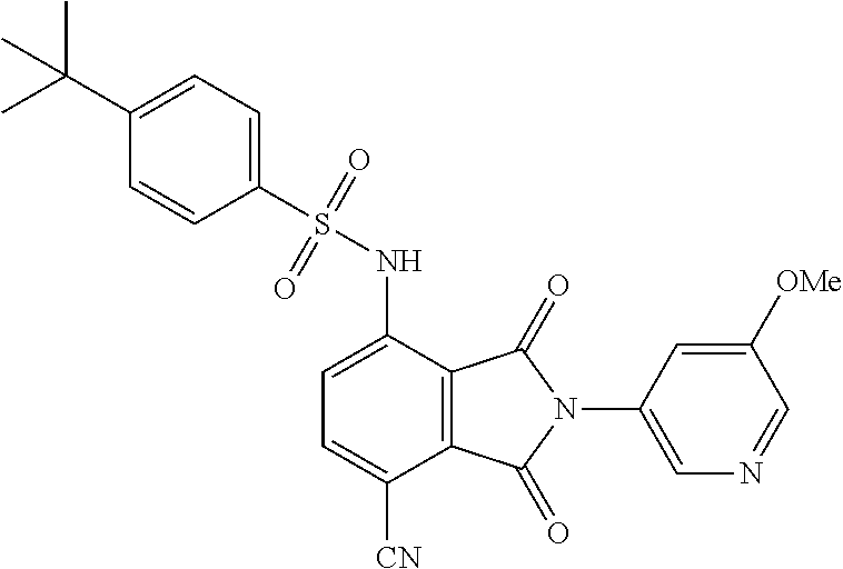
C1=C(NS(=O)(=O)C2=CC=C(C(C)(C)C)C=C2)C2=C(C([CN])=C1)C(=O)N(C1=CN=CC([OMe])=C1)C2=O
